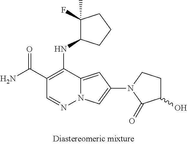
O=C(C1=C(NC2C(F)(C)CCC2)C2=CC(N3C(=O)C(O)CC3)=CN2N=C1)N
